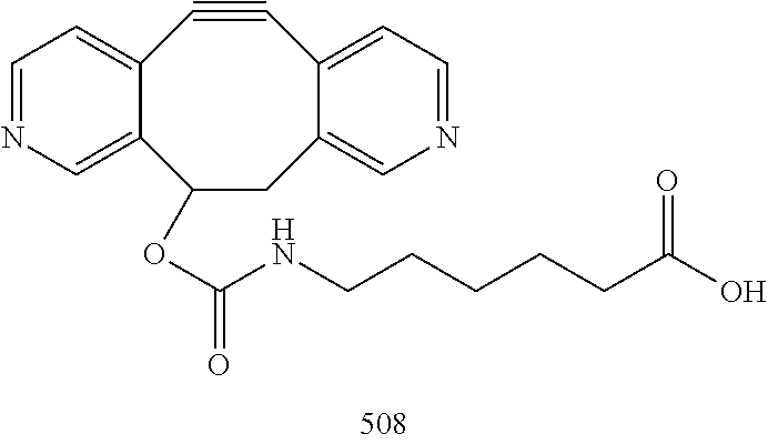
C1=NC=C2C(=C1)C#CC1=CC=NC=C1CC2OC(NCCCCCC(O)=O)=O
